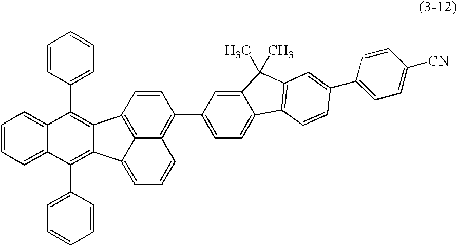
C12=CC=CC=C1C(C1=CC=CC=C1)=C1C(=C2C2=CC=CC=C2)C2=C3C(=C(C4=CC=C5C(=C4)C(C)(C)C4=C5C=CC(C5=CC=C([CN])C=C5)=C4)C=C2)C=CC=C13
